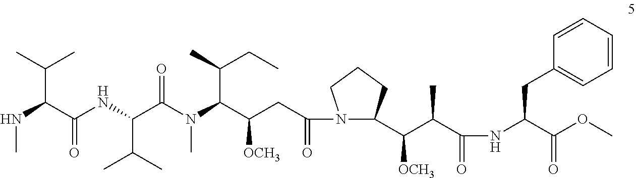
N(C(C(NC(C(N(C(C(CC(=O)N1C(C(C(C(NC(C(OC)=O)CC2=CC=CC=C2)=O)C)[OCH3])CCC1)[OCH3])C(C)CC)C)=O)C(C)C)=O)C(C)C)C
